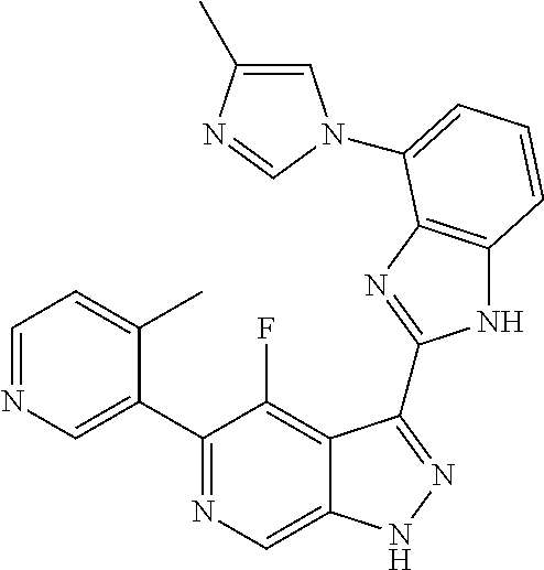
C1=NC=C(C2=NC=C3C(=C2F)C(C2=NC4=C(N2)C=CC=C4N2C=C(C)N=C2)=NN3)C(C)=C1
